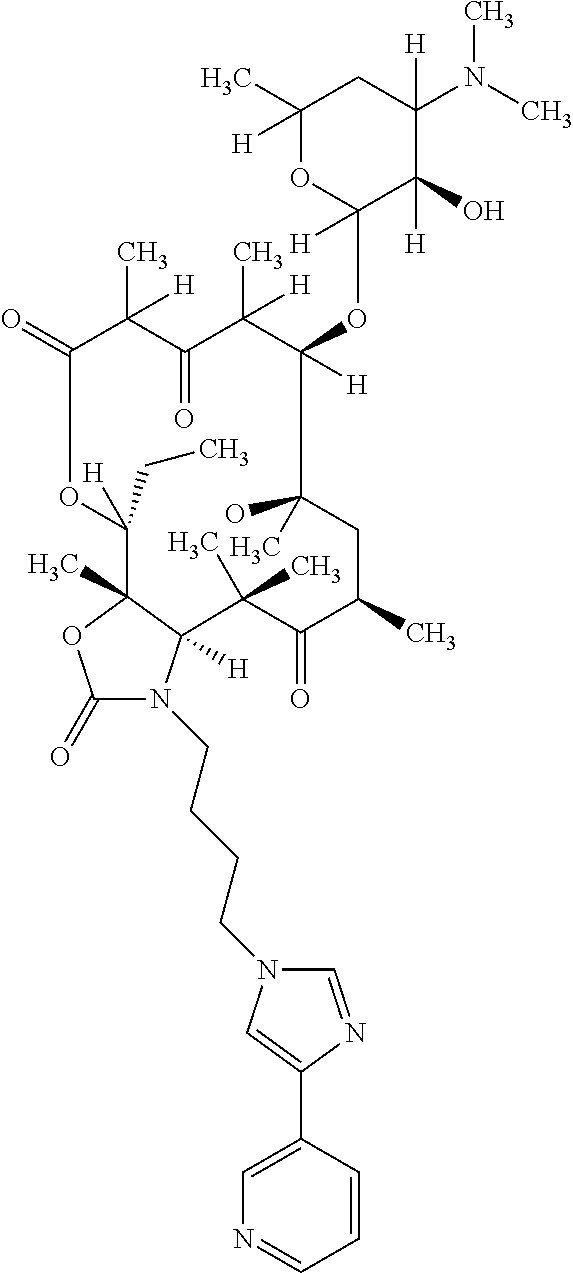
C1(=O)N(CCCCN2C=NC(C3=CN=CC=C3)=C2)C2([H])C(C)(O1)C(CC)([H])OC(=O)C(C)([H])C(=O)C(C)([H])C(OC1([H])C(O)([H])C([H])(N(C)C)CC(C)([H])O1)([H])C(O)(C)CC(C)C(=O)C2(C)C
